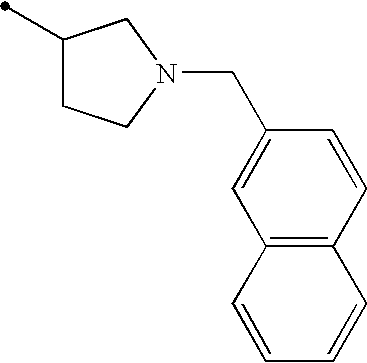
C1(C)CCN(CC2=CC3=C(C=C2)C=CC=C3)C1
